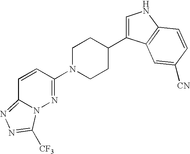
C1(N2CCC(C3=CNC4=C3C=C([CN])C=C4)CC2)=NN2C(=NN=C2[CF3])C=C1
